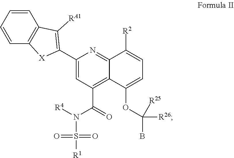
C1(C2=C([RA1])C3=C([X]2)C=CC=C3)=CC(C(=O)N([R4])S([R1])(=O)=O)=C2C(=N1)C([R2])=CC=C2OC([R26])(B)[R25]
